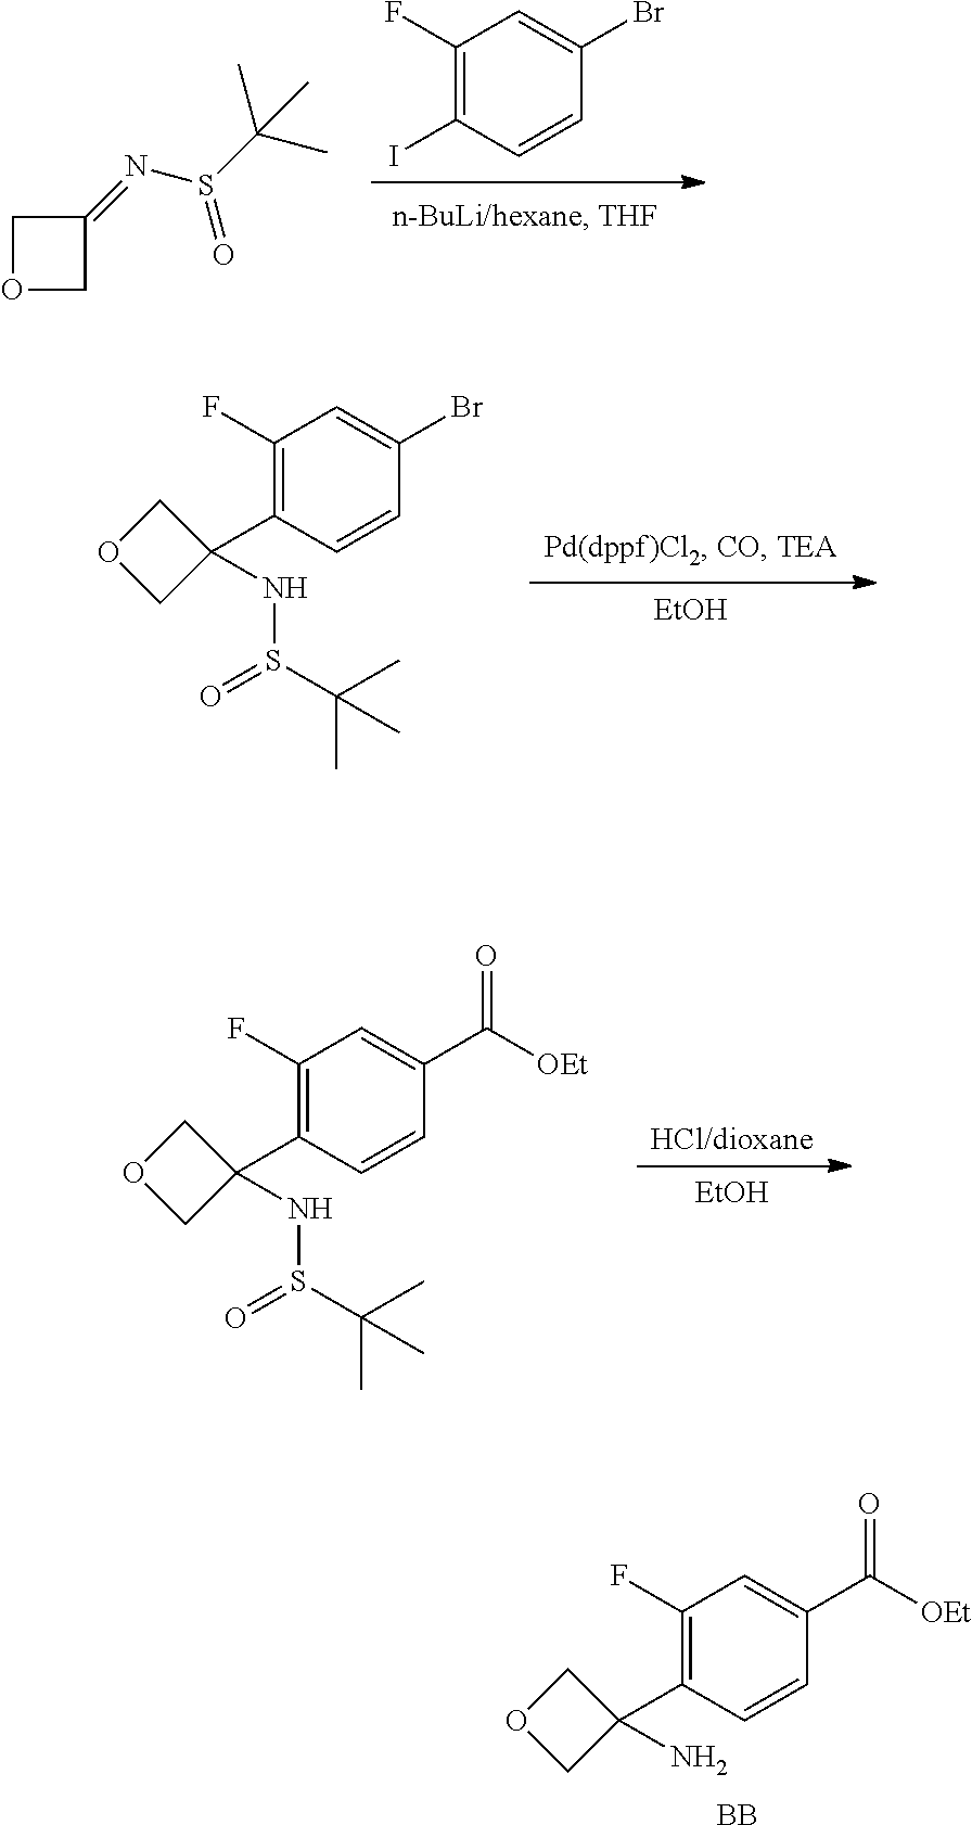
[EtOH].C1(F)=C(C2(NS(C(C)(C)C)=O)COC2)C=CC(Br)=C1.C1(F)=C(C2(N)COC2)C=CC(C([OEt])=O)=C1.[BB].C1(F)=C(I)C=CC(Br)=C1.C1(=NS(C(C)(C)C)=O)COC1.[HCl/dioxane].[EtOH].C1(F)=C(C2(NS(C(C)(C)C)=O)COC2)C=CC(C([OEt])=O)=C1
